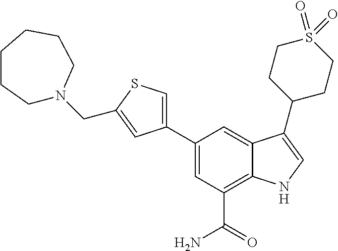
C1(C2=CSC(CN3CCCCCC3)=C2)=CC(C(=O)N)=C2C(=C1)C(C1CCS(=O)(=O)CC1)=CN2
